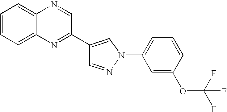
C1(C2=NC3=CC=CC=C3N=C2)=CN(C2=CC=CC(OC(F)(F)F)=C2)N=C1
